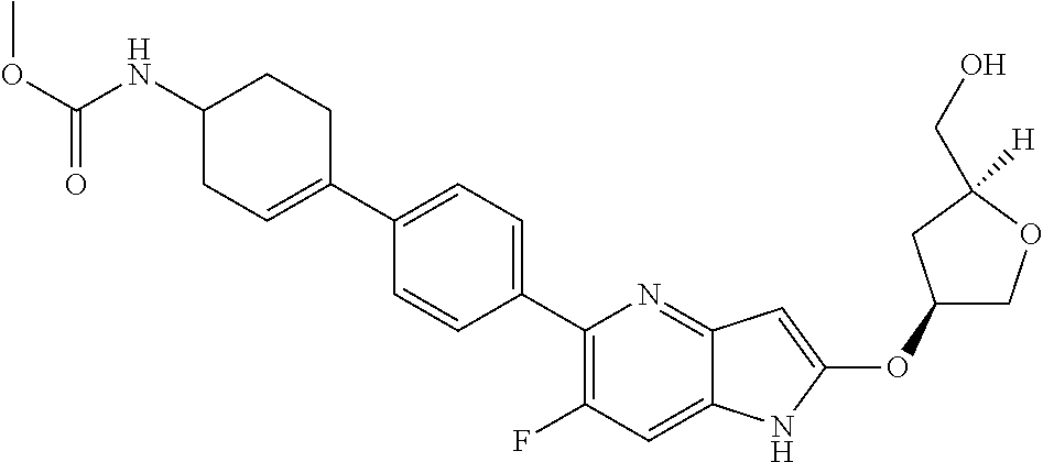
C1(OC2=CC3=NC(C4=CC=C(C5=CCC(NC(OC)=O)CC5)C=C4)=C(F)C=C3N2)COC([H])(CO)C1
